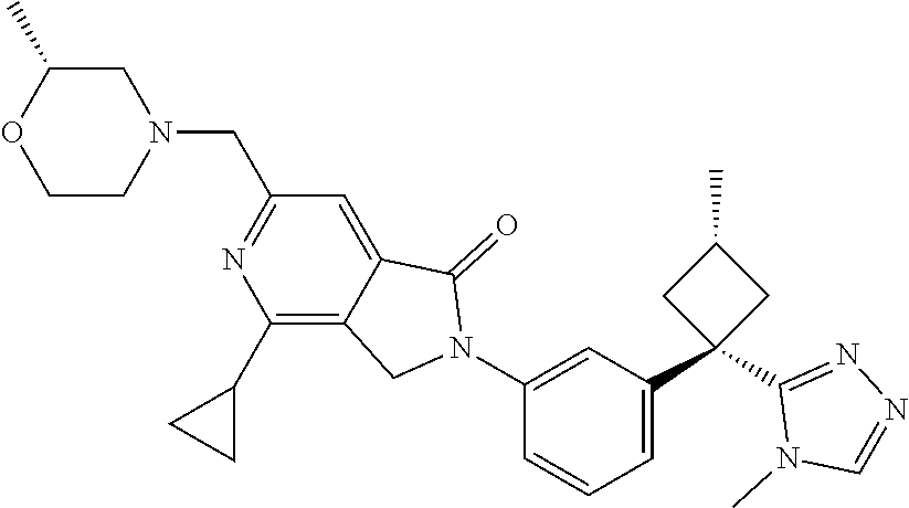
C1C(C)OCCN1CC1=NC(C2CC2)=C2C(=C1)C(=O)N(C1=CC(C3(C4=NN=CN4C)CC(C)C3)=CC=C1)C2
